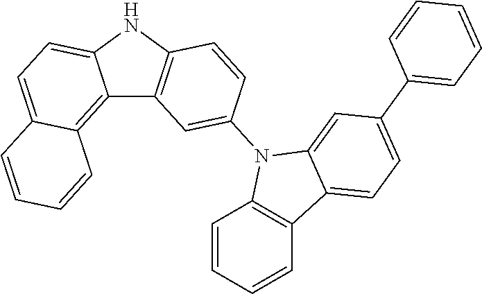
C12=C3C(=CC=C1NC1=C2C=C(N2C4=C(C5=CC=C(C6=CC=CC=C6)C=C25)C=CC=C4)C=C1)C=CC=C3
